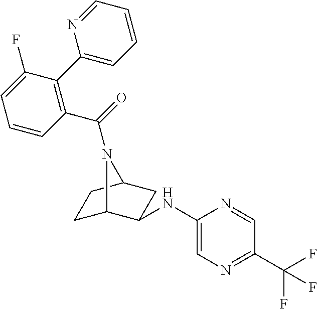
C1C2C(NC3=CN=C(C(F)(F)F)C=N3)CC(C1)N2C(=O)C1=C(C2=CC=CC=N2)C(F)=CC=C1
